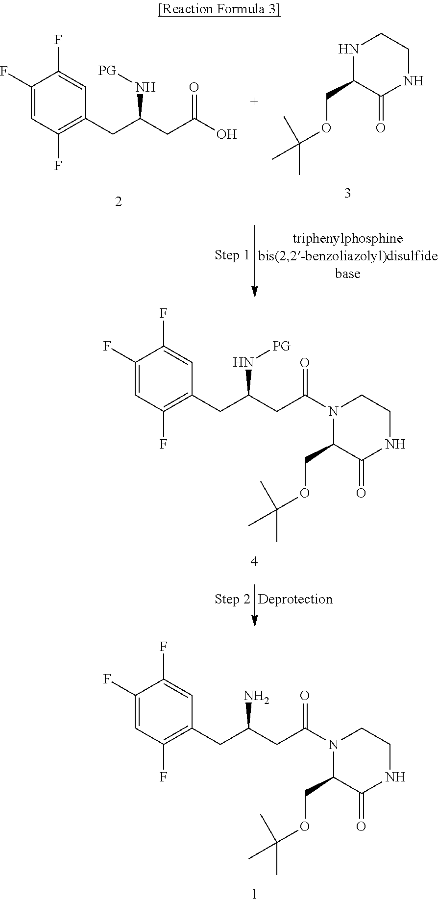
C1(F)=CC(F)=C(CC(CC(=O)N2C(COC(C)(C)C)C(=O)NCC2)N)C=C1F.C1(F)=CC(F)=C(CC(CC(=O)N2C(COC(C)(C)C)C(=O)NCC2)N[PG])C=C1F.C1(F)=CC(F)=C(CC(CC(O)=O)N[PG])C=C1F.N1C(COC(C)(C)C)C(=O)NCC1
